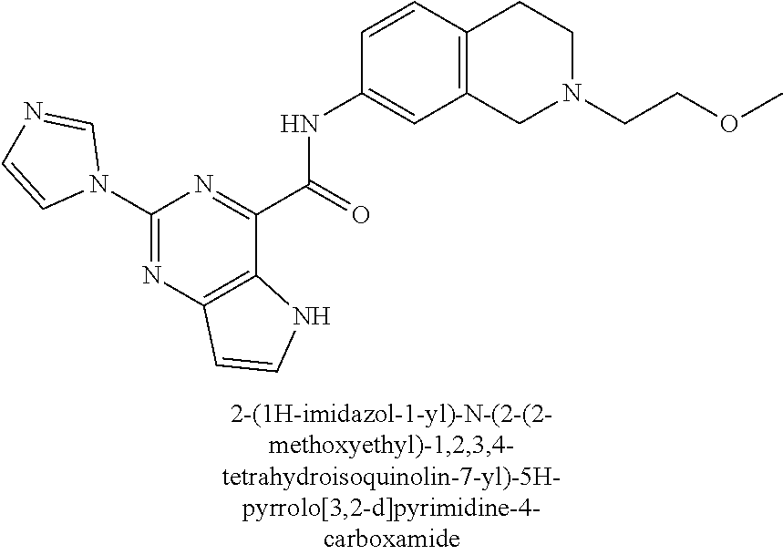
C1(N2C=NC=C2)=NC2=C(C(C(=O)NC3=CC4=C(C=C3)CCN(CCOC)C4)=N1)NC=C2
